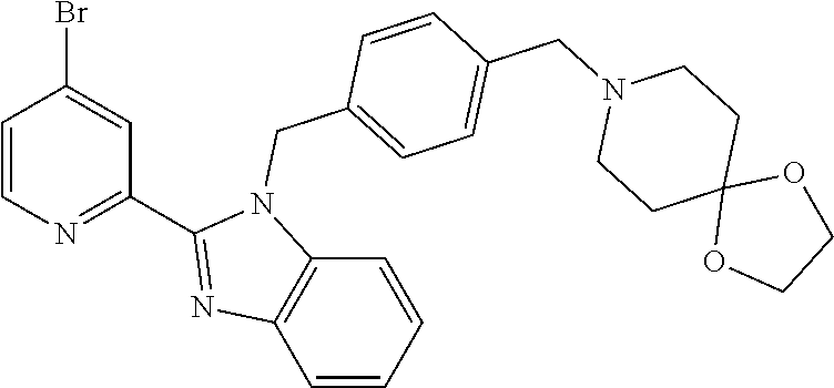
C1=CN=C(C2=NC3=C(N2CC2=CC=C(CN4CCC5(CC4)OCCO5)C=C2)C=CC=C3)C=C1Br
